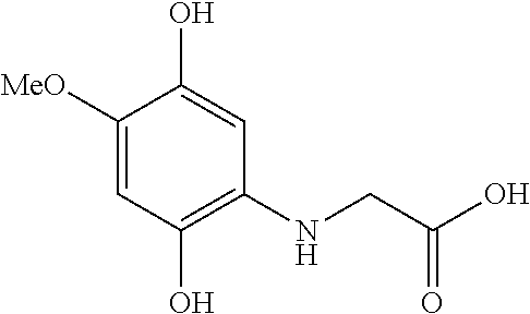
C1([MeO])=CC(O)=C(NCC(O)=O)C=C1O
